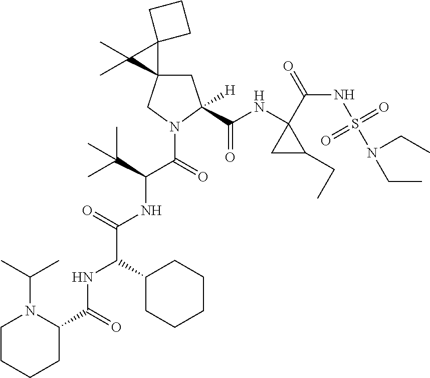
C1C2(CN(C(=O)C(C(C)(C)C)NC(C(NC(C3N(C(C)C)CCCC3)=O)C3CCCCC3)=O)C1(C(NC1(C(NS(=O)(=O)N(CC)CC)=O)CC1CC)=O)[H])C1(C2(C)C)CCC1
